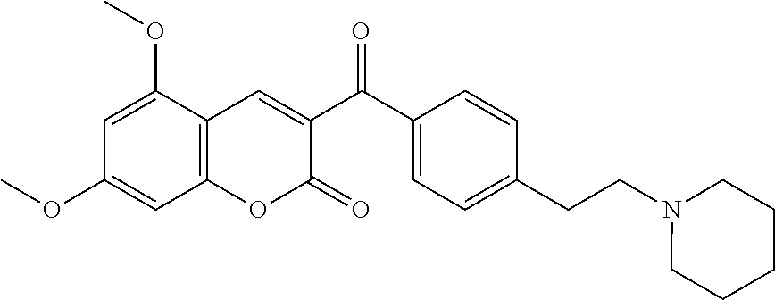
O=C(C1=CC=C(CCN2CCCCC2)C=C1)C1=CC2=C(C=C(OC)C=C2OC)OC1=O
